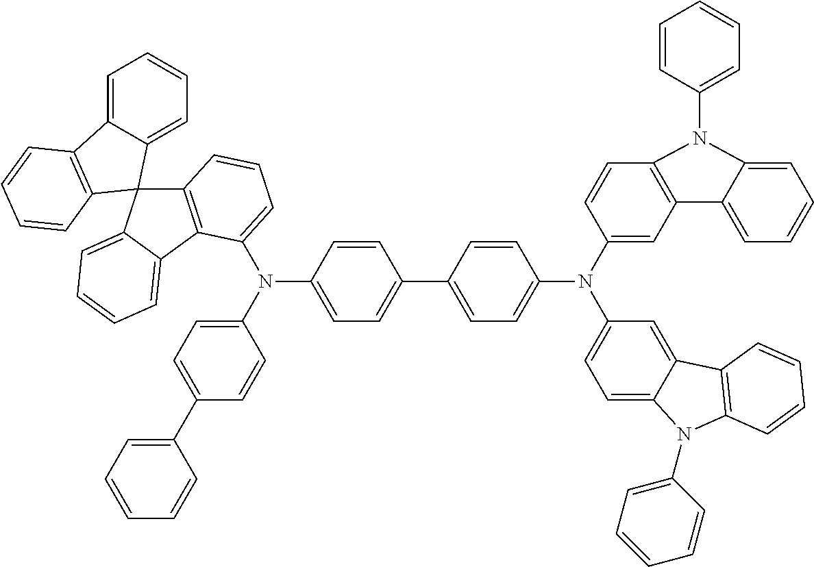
C1=C2C(=CC=C1)C1(C3=C2C=CC=C3)C2=C(C3=CC=CC=C13)C(N(C1=CC=C(C3=CC=CC=C3)C=C1)C1=CC=C(C3=CC=C(N(C4=CC=C5C(=C4)C4=C(N5C5=CC=CC=C5)C=CC=C4)C4=CC5=C(C=C4)N(C4=CC=CC=C4)C4=CC=CC=C54)C=C3)C=C1)=CC=C2
